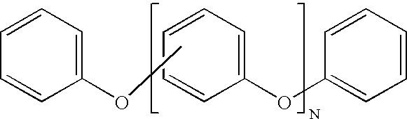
C1=CC=CC=C1OC1=CC=CC=C1.C1=CC(OC)=CC=C1
